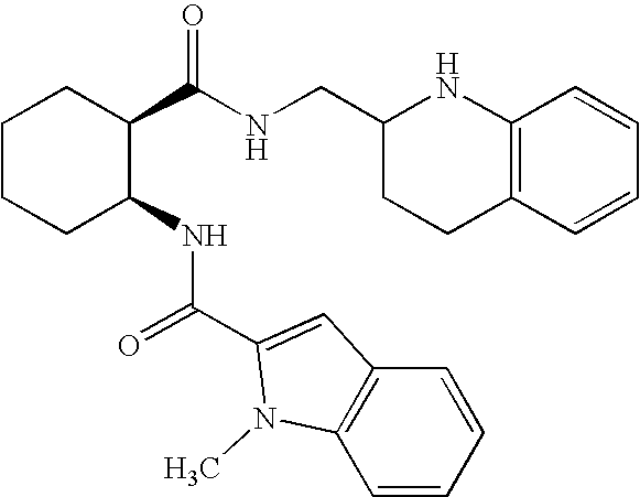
C1CCC(NC(C2=CC3=C(N2C)C=CC=C3)=O)C(C(NCC2NC3=C(C=CC=C3)CC2)=O)C1
